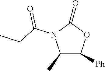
C1(C)C([Ph])OC(=O)N1C(CC)=O
